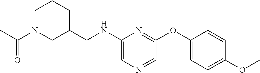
C1=NC=C(NCC2CCCN(C(C)=O)C2)N=C1OC1=CC=C(OC)C=C1
